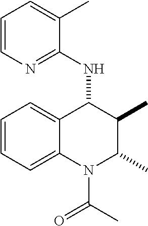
C1=CC=C2C(=C1)C(NC1=NC=CC=C1C)C(C)C(C)N2C(C)=O
